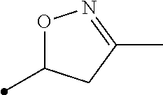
O1C(C)CC(C)=N1
